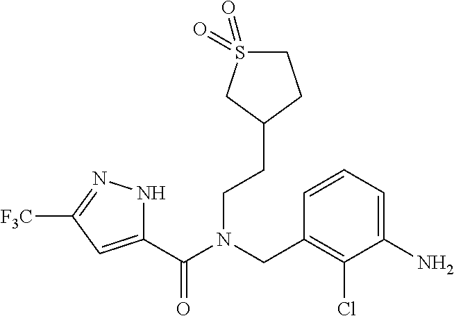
C1(C(N(CC2=C(Cl)C(N)=CC=C2)CCC2CCS(=O)(=O)C2)=O)=CC([F3C])=NN1
